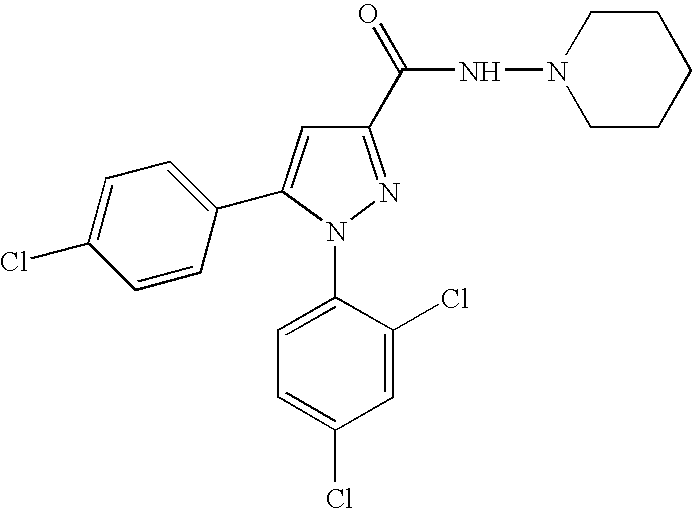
C1(C(=O)NN2CCCCC2)=NN(C2=CC=C(Cl)C=C2Cl)C(C2=CC=C(Cl)C=C2)=C1
